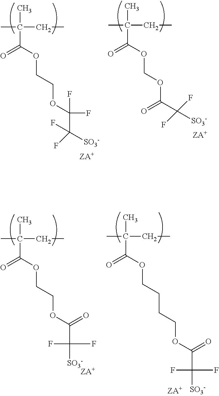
C(C)(C(=O)OCCOC(F)(F)C(F)([SO3-])F)(C)CC.C(C)(C(=O)OCOC(=O)C(F)(F)[SO3-])(C)CC.C(C)(C(=O)OCCOC(=O)C([SO3-])(F)F)(C)CC.C(C)(C(=O)OCCCCOC(=O)C([SO3-])(F)F)(C)CC
